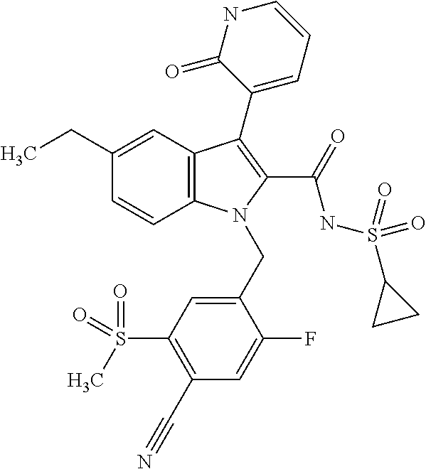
C12=C(C=C(CC)C=C1)C(C1=CC=CNC1=O)=C(C(=O)NS(=O)(=O)C1CC1)N2CC1=CC(S(=O)(C)=O)=C(C#N)C=C1F
